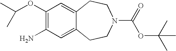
C1(OC(C)C)=C(N)C=C2C(=C1)CCN(C(=O)OC(C)(C)C)CC2
